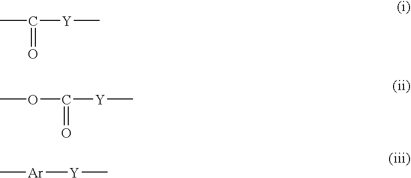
CC(=O)[Y]C.O(C(=O)[Y]C)C.C[Ar][Y]C
